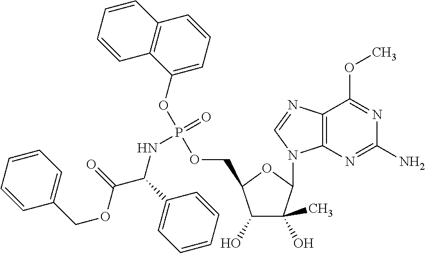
C12=C(N=C(N)N=C1OC)N(C1C(O)(C)C(O)C(COP(OC3=CC=CC4=C3C=CC=C4)(=O)NC(C(OCC3=CC=CC=C3)=O)C3=CC=CC=C3)O1)C=N2
